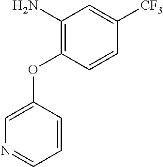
NC1=C(OC2=CN=CC=C2)C=CC([CF3])=C1
